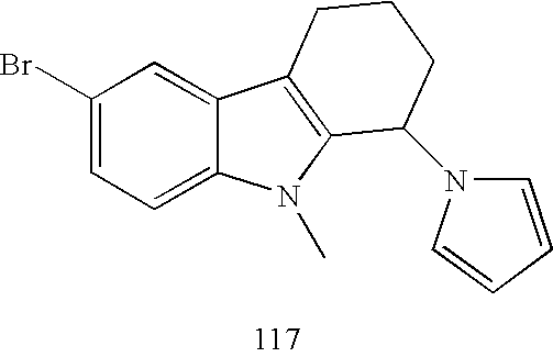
C1(Br)=CC=C2C(=C1)C1=C(N2C)C(N2C=CC=C2)CCC1
